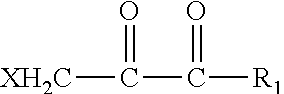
[XH2C]C(=O)C(=O)[R1]
